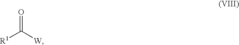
[R1]C(=O)[W]
